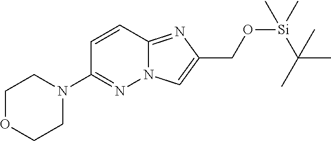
C1OCCN(C2=NN3C(=NC(CO[Si](C(C)(C)C)(C)C)=C3)C=C2)C1
